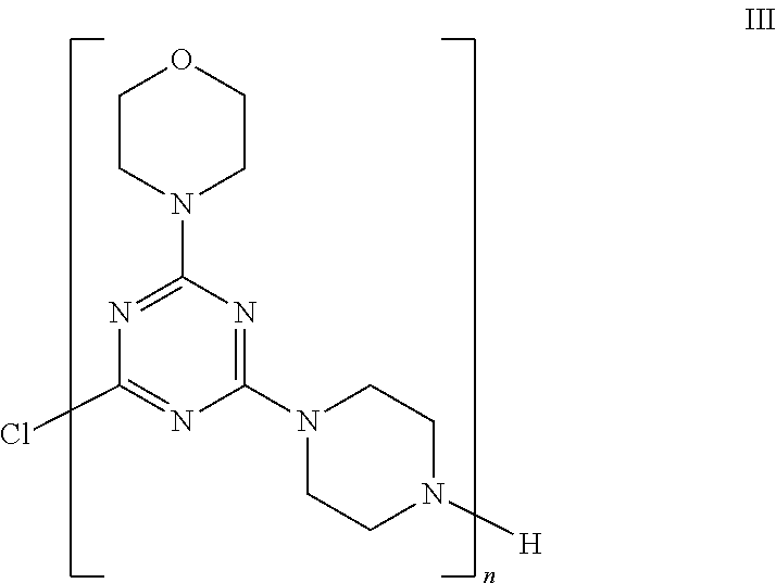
C1(N2CCOCC2)=NC(Cl)=NC(N2CCN([H])CC2)=N1
